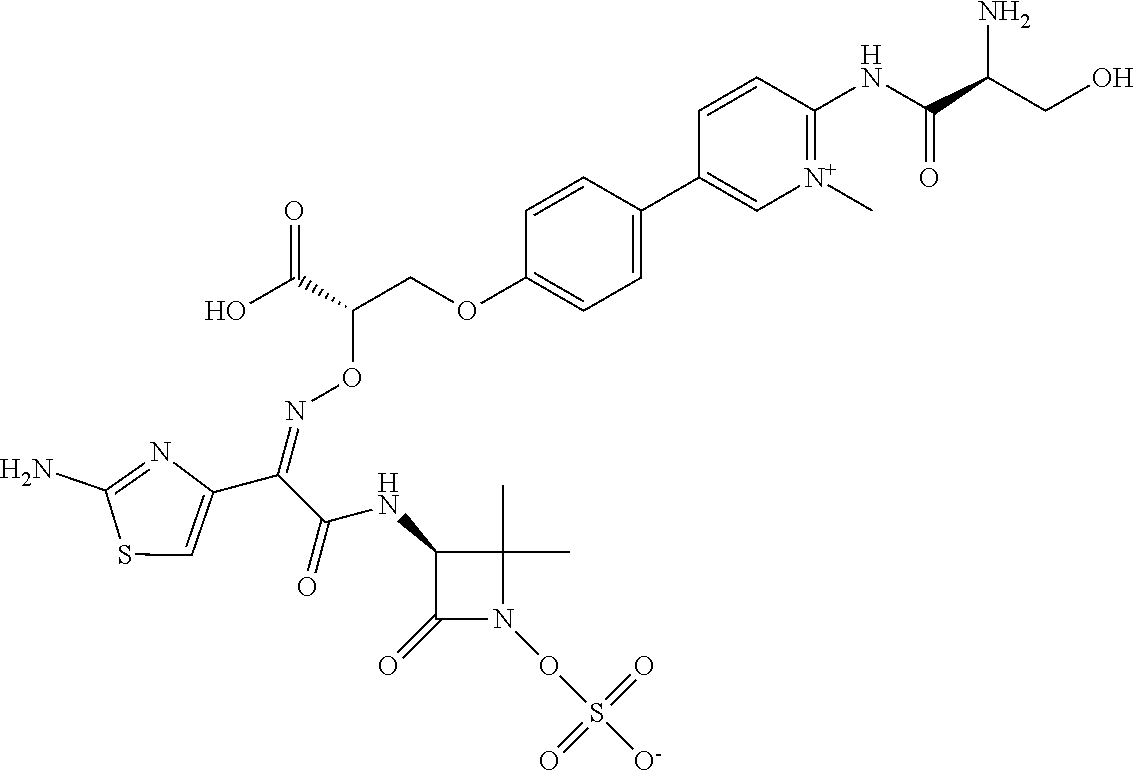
C1=C(C2=C[N+](C)=C(NC(C(CO)N)=O)C=C2)C=CC(OCC(C(O)=O)ON=C(C2=CSC(N)=N2)C(NC2C(=O)N(OS([O-])(=O)=O)C2(C)C)=O)=C1
